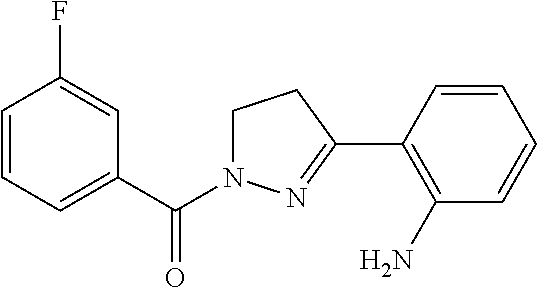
C1=CC=C(C(=O)N2CCC(C3=C(N)C=CC=C3)=N2)C=C1F
